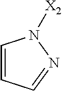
C1=CC=NN1[X2]
